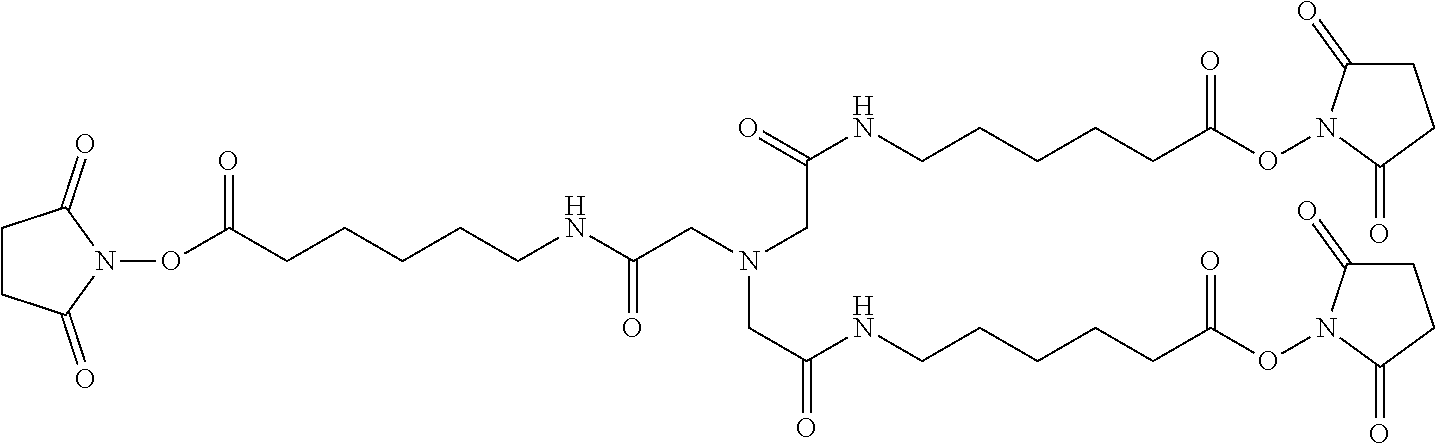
C1CC(=O)N(OC(CCCCCNC(CN(CC(NCCCCCC(ON2C(=O)CCC2=O)=O)=O)CC(NCCCCCC(ON2C(=O)CCC2=O)=O)=O)=O)=O)C1=O
